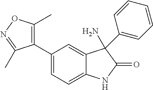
C1(C2=C(C)ON=C2C)=CC=C2C(=C1)C(C1=CC=CC=C1)(N)C(=O)N2
